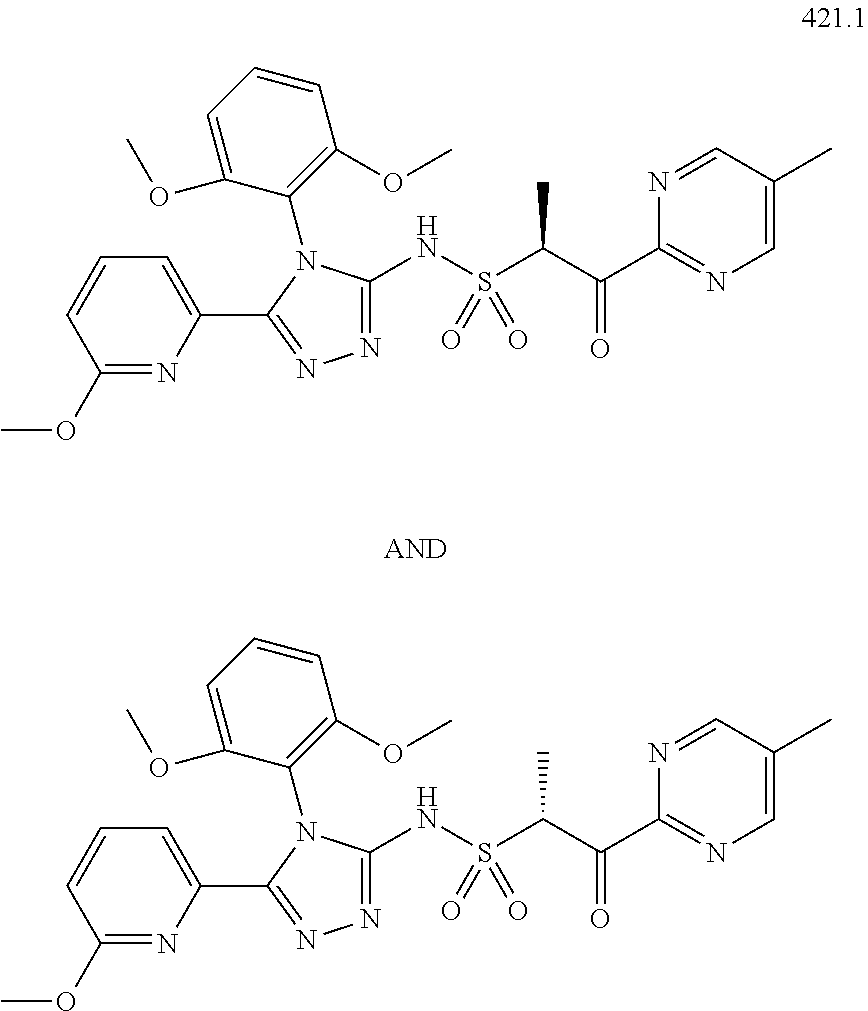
C1(NS(C(C(C2=NC=C(C)C=N2)=O)C)(=O)=O)=NN=C(C2=CC=CC(OC)=N2)N1C1=C(OC)C=CC=C1OC.C1(NS(C(C(C2=NC=C(C)C=N2)=O)C)(=O)=O)=NN=C(C2=CC=CC(OC)=N2)N1C1=C(OC)C=CC=C1OC
